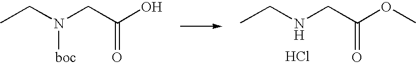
CCN(CC(O)=O)[boc].CCNCC(OC)=O.Cl
